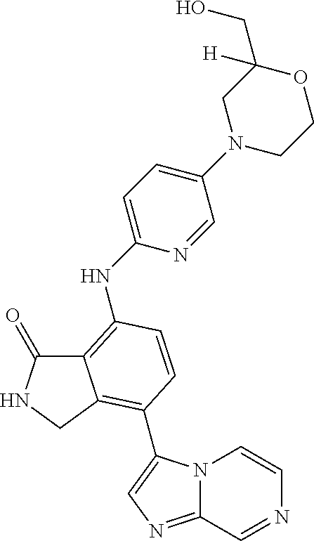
C12=C(NC3=CC=C(N4CCOC(CO)([H])C4)C=N3)C=CC(C3=CN=C4N3C=CN=C4)=C1CNC2=O
